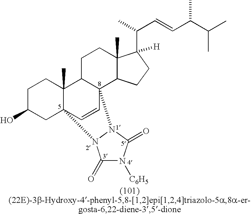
C1C(O)CC23C(C)(C1)C1C(C=C2)(C2C(C)(CC1)C(C(C)C=CC(C(C)C)C)([H])CC2)N1C(=O)N([C6H5])C(=O)N31
